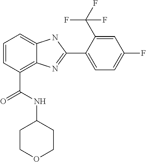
C1=CC(C(NC2CCOCC2)=O)=C2C(=C1)NC(C1=CC=C(F)C=C1C(F)(F)F)=N2
